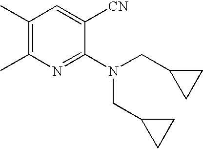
C1(C)=C(C)N=C(N(CC2CC2)CC2CC2)C([CN])=C1
